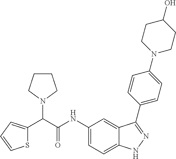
C(C(NC1=CC=C2C(=C1)C(C1=CC=C(N3CCC(O)CC3)C=C1)=NN2)=O)(N1CCCC1)C1=CC=CS1
